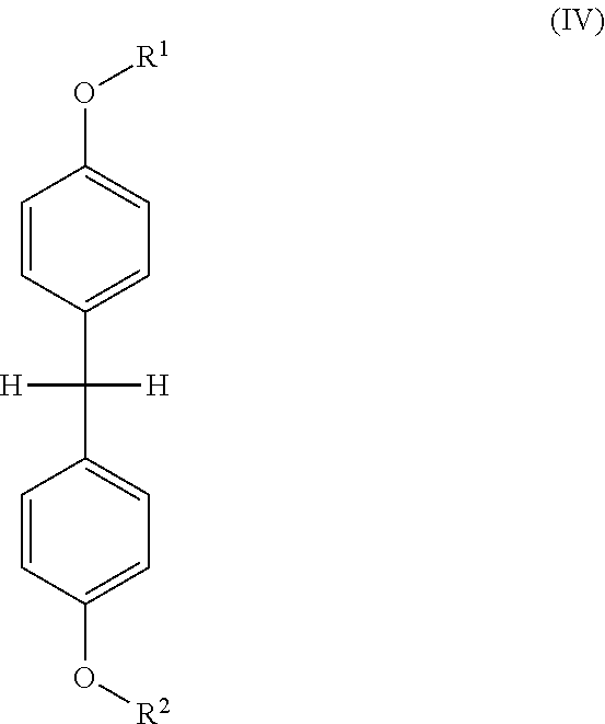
C1=CC(C(C2=CC=C(O[R2])C=C2)([H])[H])=CC=C1O[R1]
